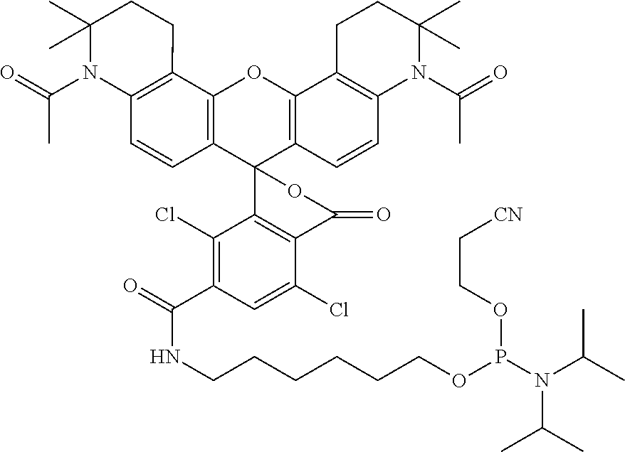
C12=C(C3=C(C=C1)N(C(=O)C)C(C)(C)CC3)OC1=C(C23C2=C(C(Cl)=CC(C(=O)NCCCCCCOP(N(C(C)C)C(C)C)OCC[CN])=C2Cl)C(=O)O3)C=CC2=C1CCC(C)(C)N2C(=O)C
